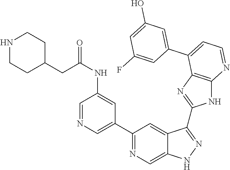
C1(C2=NC=C3C(=C2)C(C2=NC4=C(N2)N=CC=C4C2=CC(O)=CC(F)=C2)=NN3)=CN=CC(NC(CC2CCNCC2)=O)=C1
